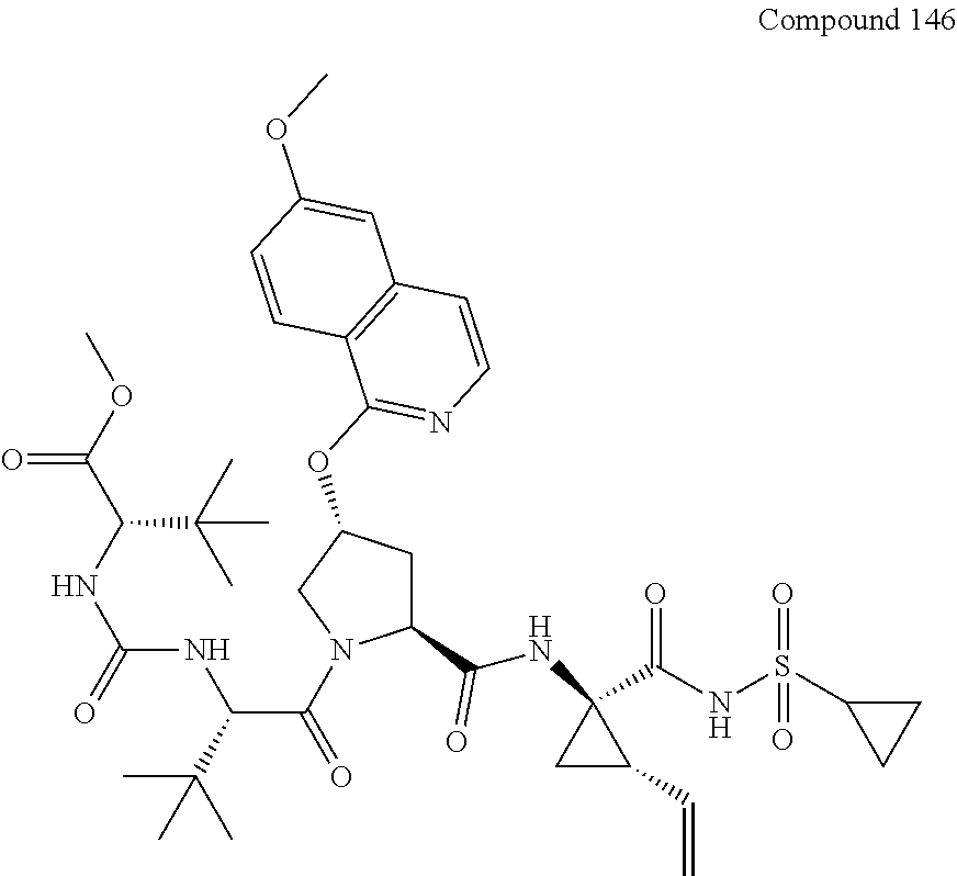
C(C(C(=O)N1C(C(NC2(C(NS(C3CC3)(=O)=O)=O)CC2C=C)=O)CC(OC2=NC=CC3=C2C=CC(OC)=C3)C1)NC(NC(C(OC)=O)C(C)(C)C)=O)(C)(C)C
